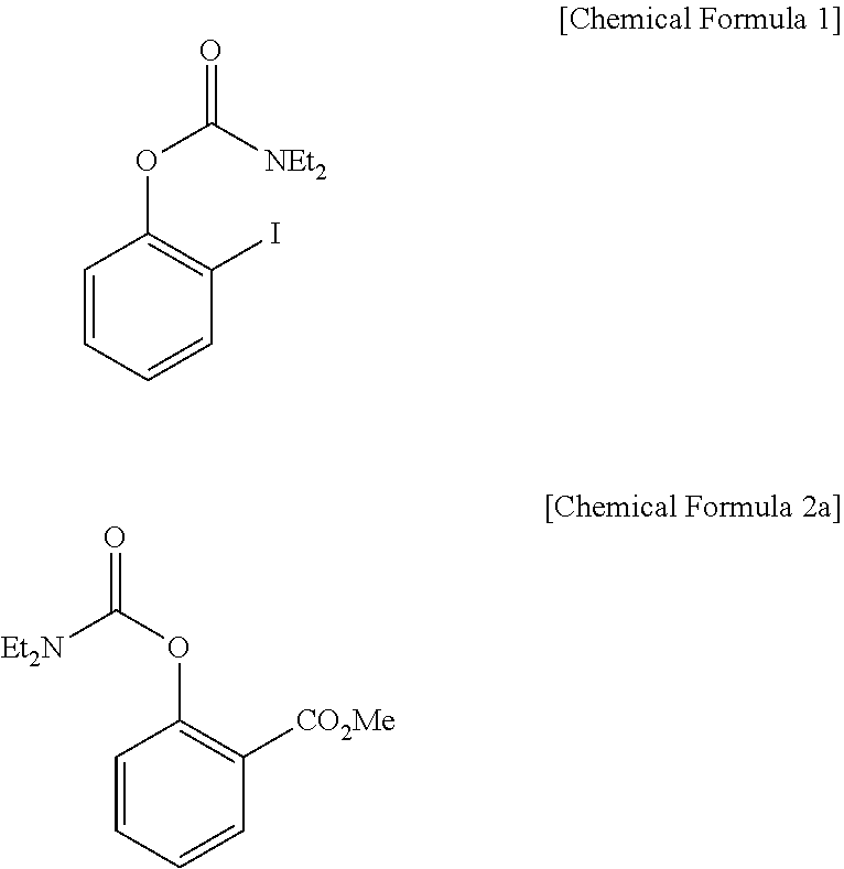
C1=CC=CC(I)=C1OC(=O)[NEt2].C1=CC=CC([CO2Me])=C1OC(=O)[Et2N]
